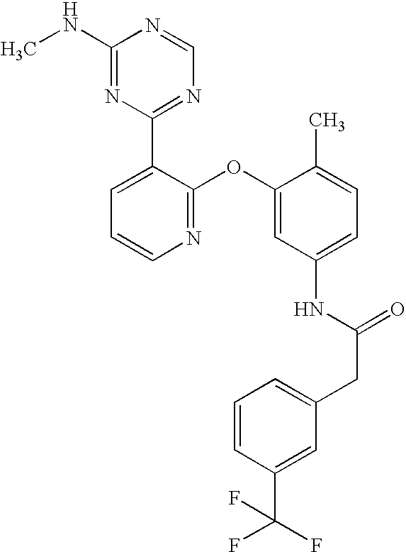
C1(NC)=NC(C2=CC=CN=C2OC2=CC(NC(=O)CC3=CC=CC(C(F)(F)F)=C3)=CC=C2C)=NC=N1
